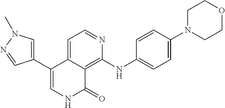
C1=NC(NC2=CC=C(N3CCOCC3)C=C2)=C2C(=C1)C(C1=CN(C)N=C1)=CNC2=O
